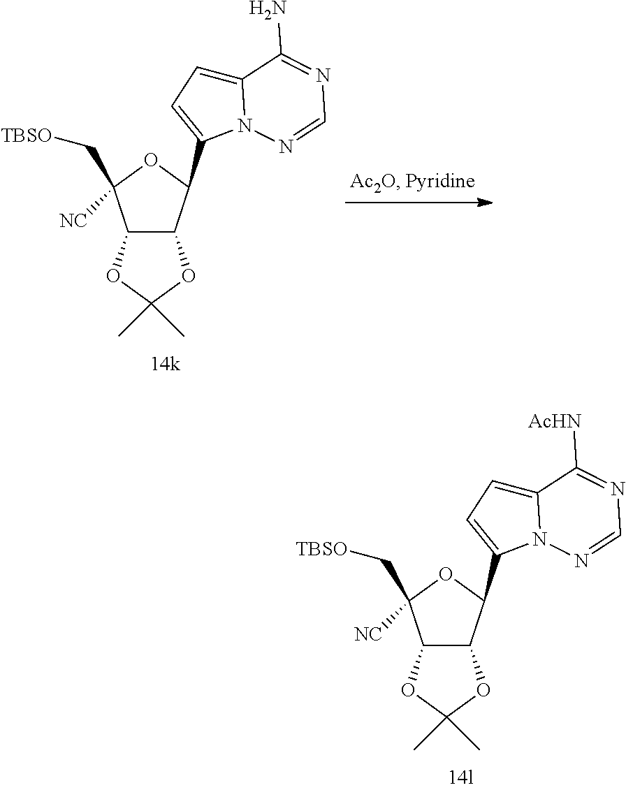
C12C(C(C3=CC=C4N3N=CN=C4[AcHN])OC1(C[TBSO])[NC])OC(C)(C)O2.C12C(C(C3=CC=C4N3N=CN=C4N)OC1(C[TBSO])[NC])OC(C)(C)O2
